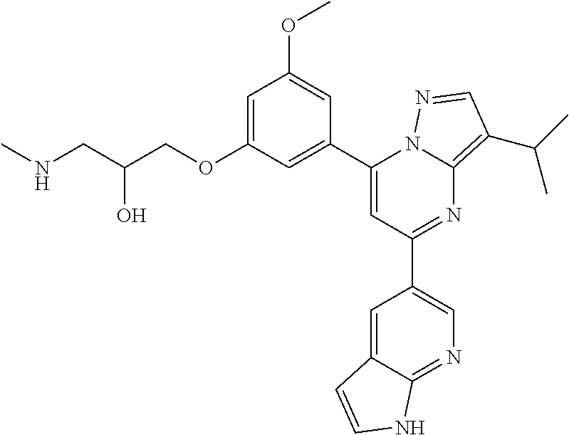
C1=C(OCC(CNC)O)C=C(C2=CC(C3=CN=C4C(=C3)C=CN4)=NC3=C(C(C)C)C=NN23)C=C1OC
